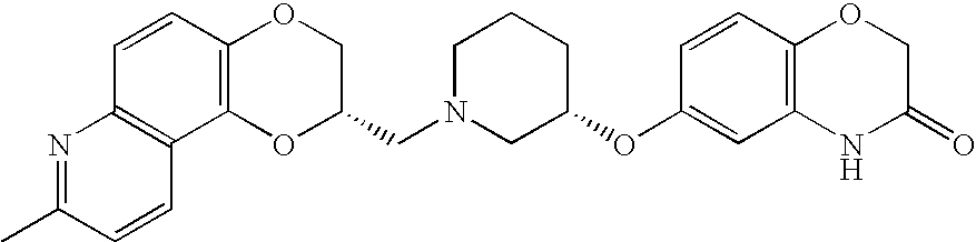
C12=C(C=CC3=C1C=CC(C)=N3)OCC(CN1CC(OC3=CC4=C(C=C3)OCC(=O)N4)CCC1)O2
